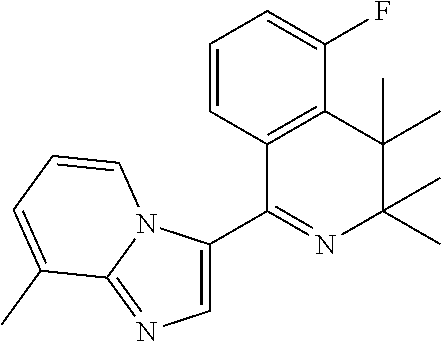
C1=CC2=C(C(F)=C1)C(C)(C)C(C)(C)N=C2C1=CN=C2N1C=CC=C2C
